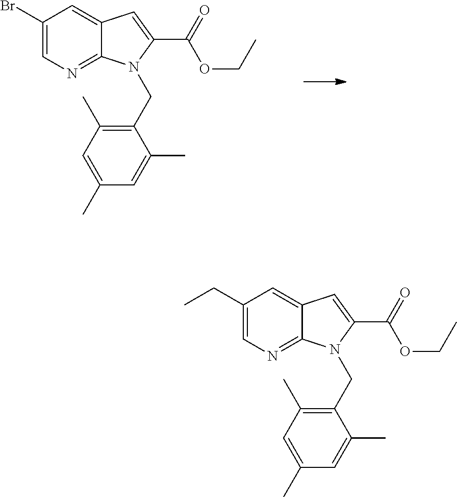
C1(Br)=CN=C2C(=C1)C=C(C(OCC)=O)N2CC1=C(C)C=C(C)C=C1C.C1(CC)=CN=C2C(=C1)C=C(C(OCC)=O)N2CC1=C(C)C=C(C)C=C1C
